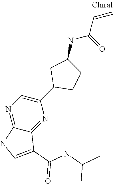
C12=NC=C(C3CCC(NC(=O)C=C)C3)N=C1C(C(NC(C)C)=O)=CN2
